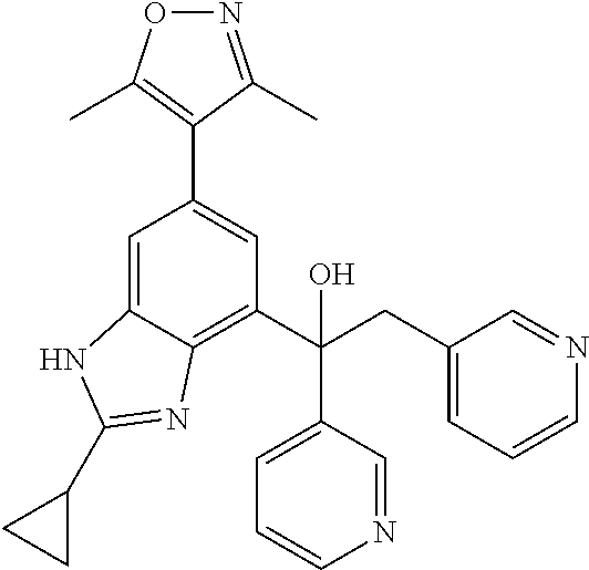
C1=C2C(=C(C(C3=CC=CN=C3)(CC3=CC=CN=C3)O)C=C1C1=C(C)ON=C1C)N=C(C1CC1)N2
